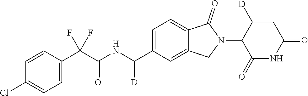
C1=CC(C(C(NC(C2=CC=C3C(=C2)CN(C2C(=O)NC(=O)CC2[D])C3=O)[D])=O)(F)F)=CC=C1Cl
